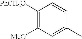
C1=C(C)C=CC([PhCH2O])=C1[MeO]
